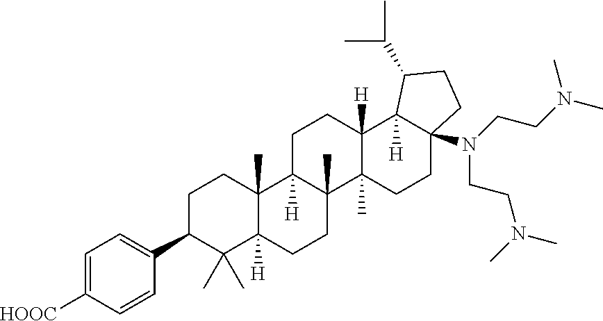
C1C(C2=CC=C([HOOC])C=C2)C(C)(C)C2([H])C(C)(C1)C1([H])C(C)(CC2)C2(C)C([H])(CC1)C1([H])C(N(CCN(C)C)CCN(C)C)(CC2)CCC1C(C)C
